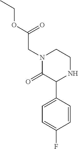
C1=CC(C2NCCN(CC(OCC)=O)C2=O)=CC=C1F
